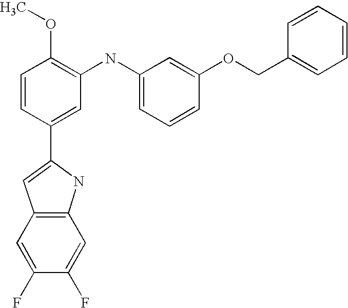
C1=CC(C2=CC3=C(N2)C=C(F)C(F)=C3)=CC(NC2=CC=CC(OCC3=CC=CC=C3)=C2)=C1OC
